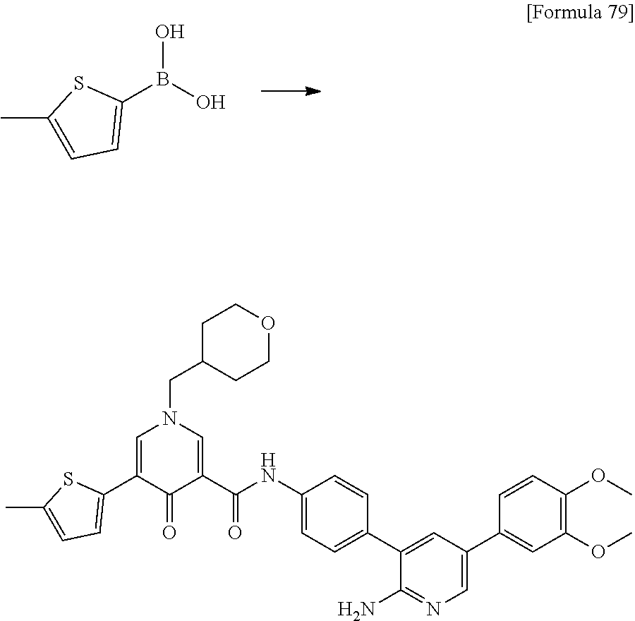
OB(O)C1=CC=C(C)S1.C1(NC(=O)C2=CN(CC3CCOCC3)C=C(C3=CC=C(C)S3)C2=O)=CC=C(C2=CC(C3=CC(OC)=C(OC)C=C3)=CN=C2N)C=C1
